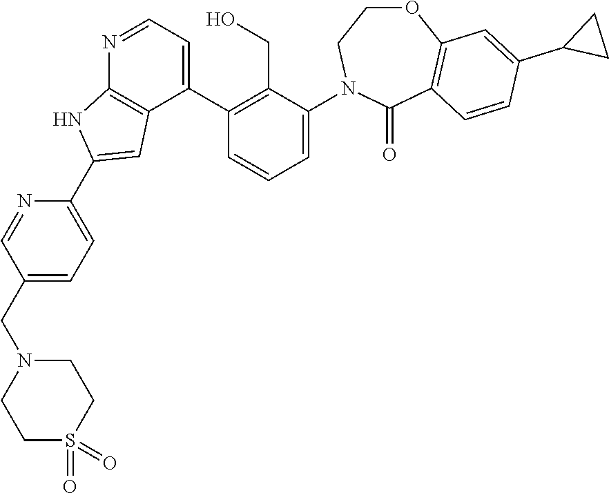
N1=CC=C(C2=C(CO)C(N3CCOC4=C(C3=O)C=CC(C3CC3)=C4)=CC=C2)C2=C1NC(C1=CC=C(CN3CCS(=O)(=O)CC3)C=N1)=C2
